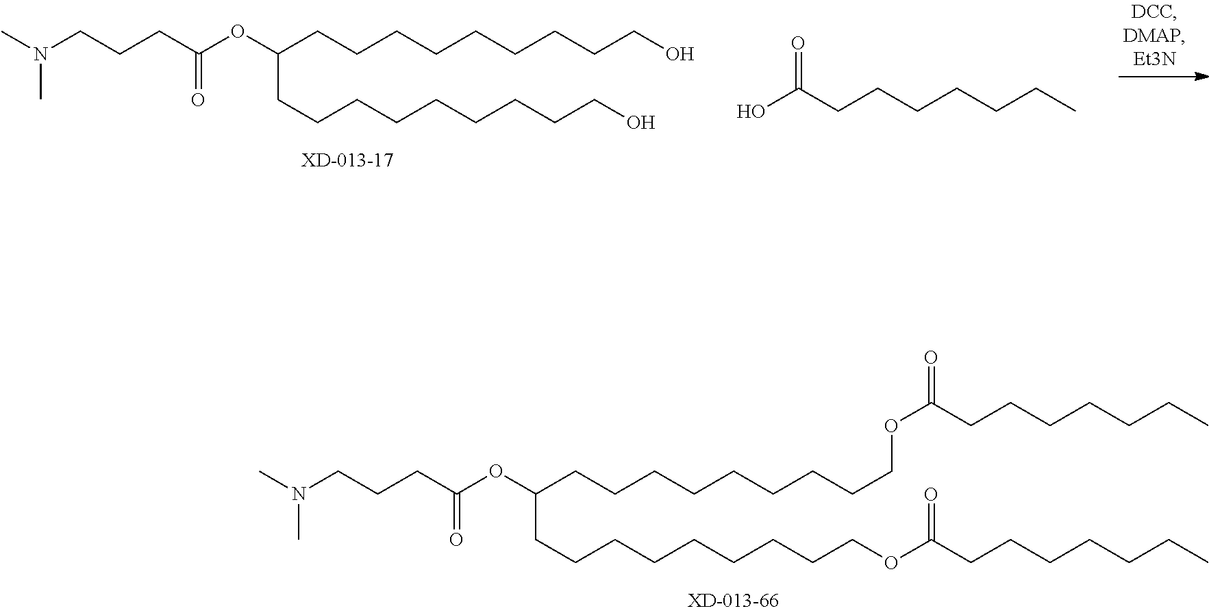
C(CCCCCCCCCOC(=O)CCCCCCC)(CCCCCCCCCOC(CCCCCCC)=O)OC(CCCN(C)C)=O.C(CCCCCCCCCO)(CCCCCCCCCO)OC(CCCN(C)C)=O.OC(CCCCCCC)=O
